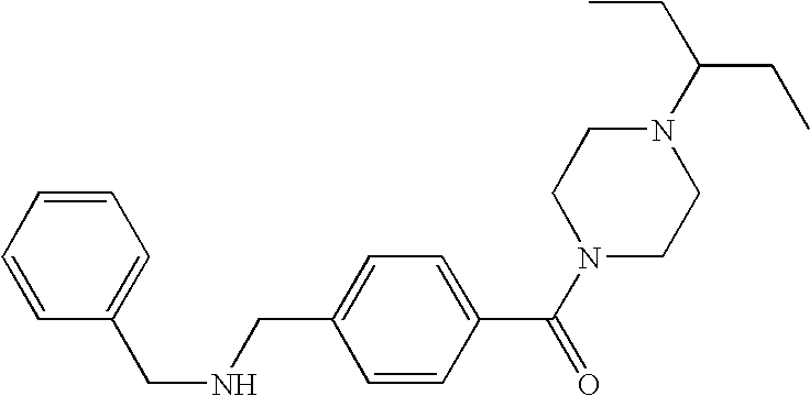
N1(C(CC)CC)CCN(C(C2=CC=C(CNCC3=CC=CC=C3)C=C2)=O)CC1
